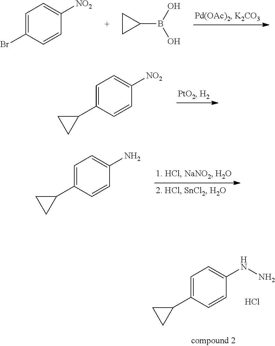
C1=C(Br)C=CC([NO2])=C1.C1CC1B(O)O.C1=C(C2CC2)C=CC([NO2])=C1.C1=C(C2CC2)C=CC(N)=C1.C1=C(C2CC2)C=CC(NN)=C1.Cl
